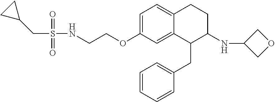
C1=C(OCCNS(=O)(=O)CC2CC2)C=C2C(=C1)CCC(NC1COC1)C2CC1=CC=CC=C1
